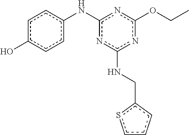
c1c(O)ccc(Nc2nc(NCc3sccc3)nc(OCC)n2)c1
